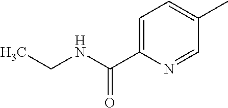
C1=C(C(NCC)=O)N=CC(C)=C1
